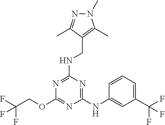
C1(NC2=CC(C(F)(F)F)=CC=C2)=NC(NCC2=C(C)N(C)N=C2C)=NC(OCC(F)(F)F)=N1
